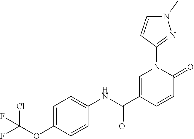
C1=C(C(NC2=CC=C(OC(F)(Cl)F)C=C2)=O)C=CC(=O)N1C1=NN(C)C=C1
